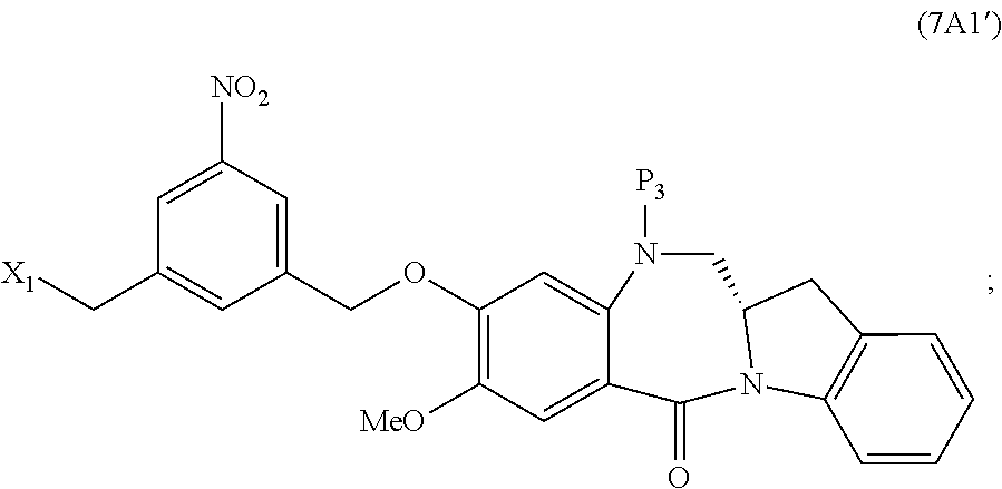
C(C1=CC(COC2=C([MeO])C=C3C(=C2)N([P3])CC2N(C3=O)C3=C(C2)C=CC=C3)=CC([NO2])=C1)[X1]
